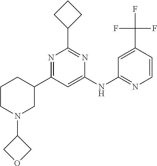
C1=C(NC2=NC=CC(C(F)(F)F)=C2)N=C(C2CCC2)N=C1C1CCCN(C2COC2)C1
